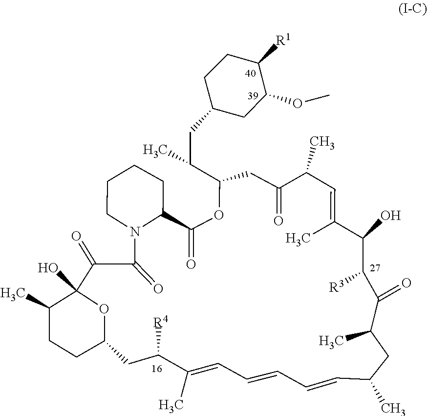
O=C1C2CCCCN2C(=O)C(=O)C2(O)C(C)CCC(CC([R4])C(C)=CC=CC=CC(C)CC(C)C(=O)C([R3])C(O)C(C)=CC(C)C(=O)CC(C(CC3CCC([R1])C(OC)C3)C)O1)O2
